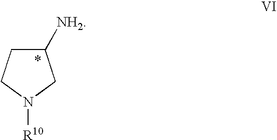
C1([NH2])CCN([R10])C1
